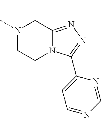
N1(C)CCN2C(=NN=C2C2=CC=NC=N2)C1C
